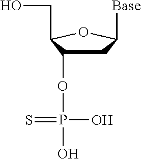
C1C(OP(O)(O)=S)C(CO)OC1[Base]
